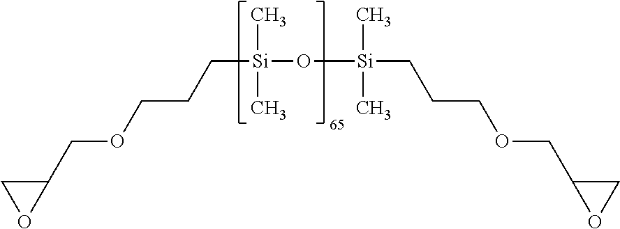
C1(COCCC[Si](C)(C)O[Si](C)(C)CCCOCC2CO2)CO1
